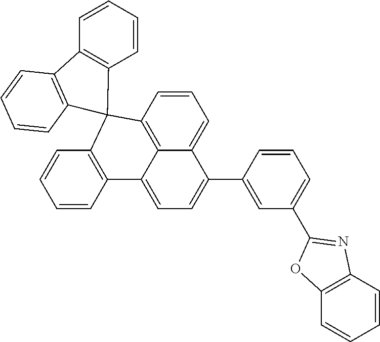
C1=CC2=C3C(=C1)C(C1=CC(C4=NC5=C(C=CC=C5)O4)=CC=C1)=CC=C3C1=C(C=CC=C1)C21C2=C(C=CC=C2)C2=C1C=CC=C2
